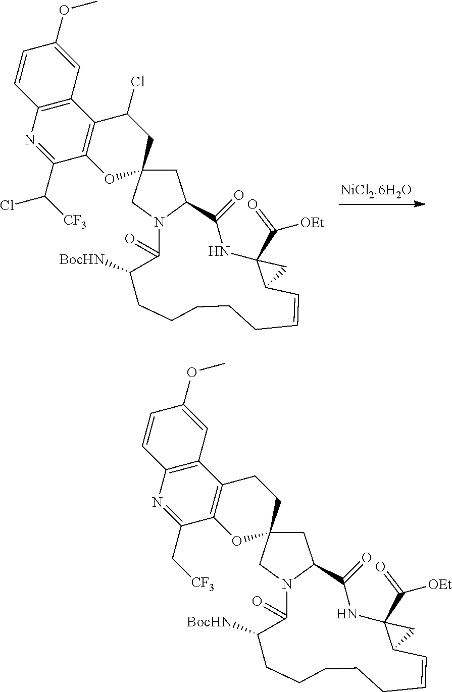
C1C2(CN3C1C(=O)NC1(C([OEt])=O)C(C1)C=CCCCCCC([BocHN])C3=O)CC(Cl)C1=C(O2)C(C(Cl)[CF3])=NC2=C1C=C(OC)C=C2.C1C2(CN3C1C(=O)NC1(C([OEt])=O)C(C1)C=CCCCCCC([BocHN])C3=O)CCC1=C(O2)C(C[CF3])=NC2=C1C=C(OC)C=C2
